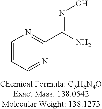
C1=CC=NC(C(N)=NO)=N1
